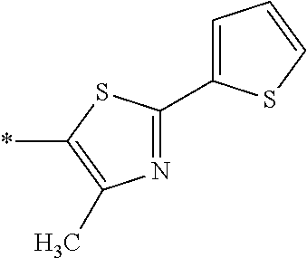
*C1=C(C)N=C(C2=CC=CS2)S1
